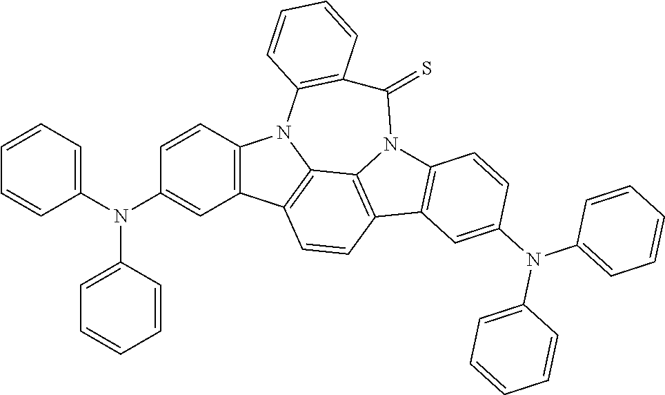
C12=C(C3=C4N1C(=S)C1=C(N5C4=C(C=C3)C3=C5C=CC(N(C4=CC=CC=C4)C4=CC=CC=C4)=C3)C=CC=C1)C=C(N(C1=CC=CC=C1)C1=CC=CC=C1)C=C2
